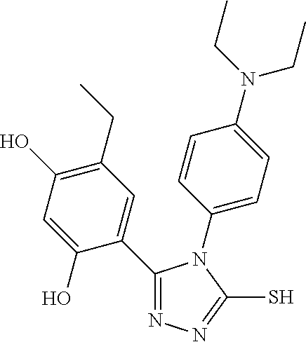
N1=C(C2=CC(CC)=C(O)C=C2O)N(C2=CC=C(N(CC)CC)C=C2)C(S)=N1
